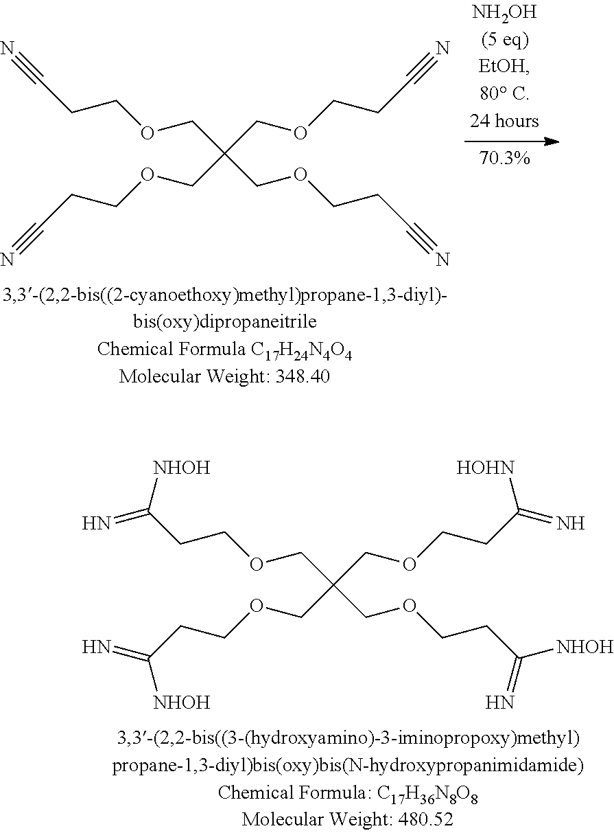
C(CCOCC(COCCC(=N)[NHOH])(COCCC(=N)[HOHN])COCCC([NHOH])=N)(=N)[NHOH].N#CCCOCC(COCCC#N)(COCCC#N)COCCC#N
